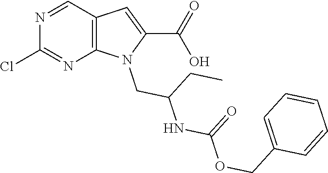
C12=C(N=C(Cl)N=C1)N(CC(NC(OCC1=CC=CC=C1)=O)CC)C(C(=O)O)=C2
